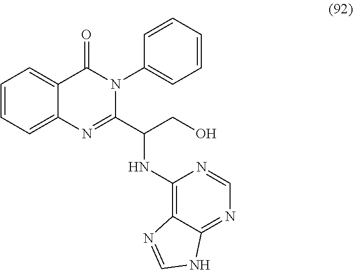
C1=CC=C2C(=C1)C(=O)N(C1=CC=CC=C1)C(C(CO)NC1=C3C(=NC=N1)NC=N3)=N2
